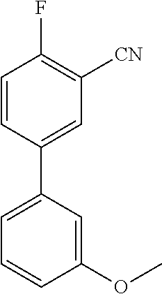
C1=CC(C2=CC=CC(OC)=C2)=CC([CN])=C1F
